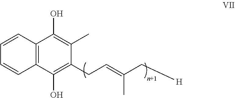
C1=CC2=C(C=C1)C(O)=C(CC=C(C[H])C)C(C)=C2O
